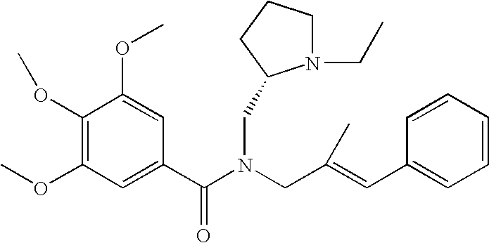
C1(OC)=C(OC)C=C(C(N(CC(=CC2=CC=CC=C2)C)CC2N(CC)CCC2)=O)C=C1OC
